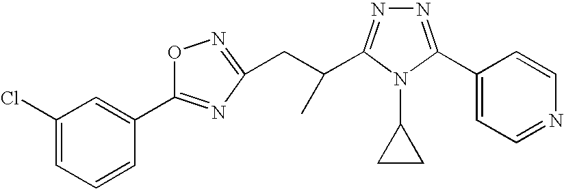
O1C(C2=CC(Cl)=CC=C2)=NC(CC(C2=NN=C(C3=CC=NC=C3)N2C2CC2)C)=N1
